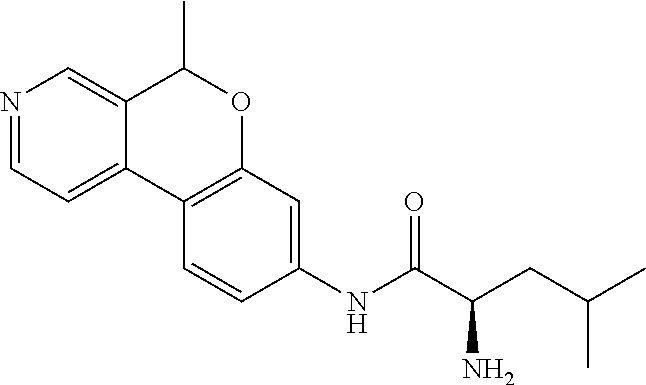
C12=CC=NC=C1C(C)OC1=C2C=CC(NC(C(CC(C)C)N)=O)=C1
